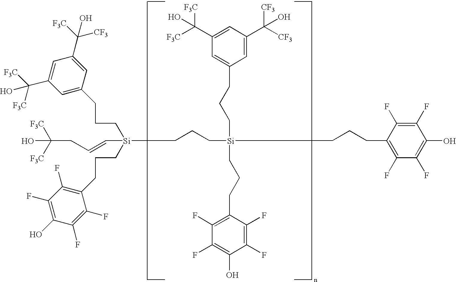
C1=C(C(O)([F3C])[F3C])C=C(CCC[Si](CCCC2=C(F)C(F)=C(O)C(F)=C2F)(C=CCC(O)([F3C])[F3C])CCC[Si](CCCC2=CC(C(O)([F3C])[F3C])=CC(C(O)([CF3])[CF3])=C2)(CCCC2=C(F)C(F)=C(O)C(F)=C2F)CCCC2=C(F)C(F)=C(O)C(F)=C2F)C=C1C(O)([F3C])[CF3]
